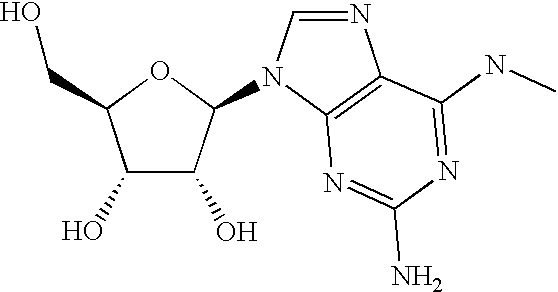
C1=NC2=C(N1C1C(O)C(O)C(CO)O1)N=C(N)N=C2NC
